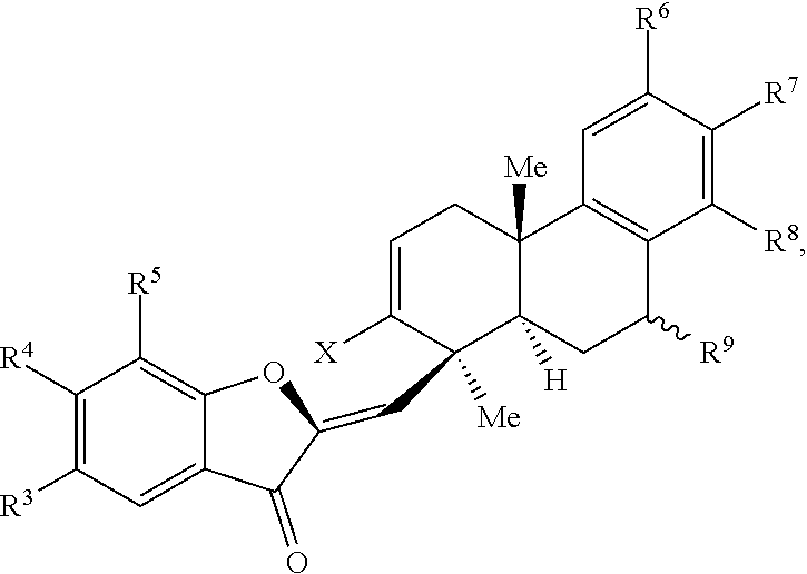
C1([R4])=C([R3])C=C2C(=C1[R5])OC(=CC1([Me])C([X])=CCC3([Me])C1([H])CC([R9])C1=C3C=C([R6])C([R7])=C1[R8])C2=O
